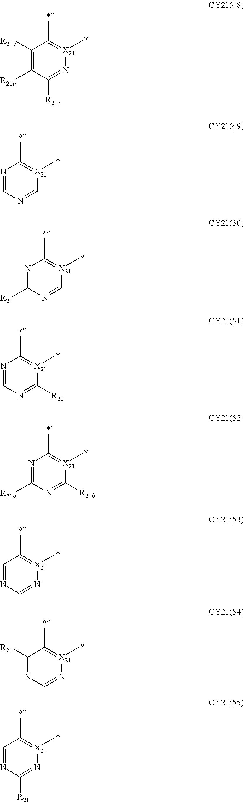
C1([R21a])=C([R21b])C([R21c])=N[X21](C)=C1C.N1=CN=C[X21](C)=C1C.N1=C([R21])N=C[X21](C)=C1C.N1=CN=C([R21])[X21](C)=C1C.N1=C([R21a])N=C([R21b])[X21](C)=C1C.C1=NC=N[X21](C)=C1C.C1([R21])=NC=N[X21](C)=C1C.C1=NC([R21])=N[X21](C)=C1C
